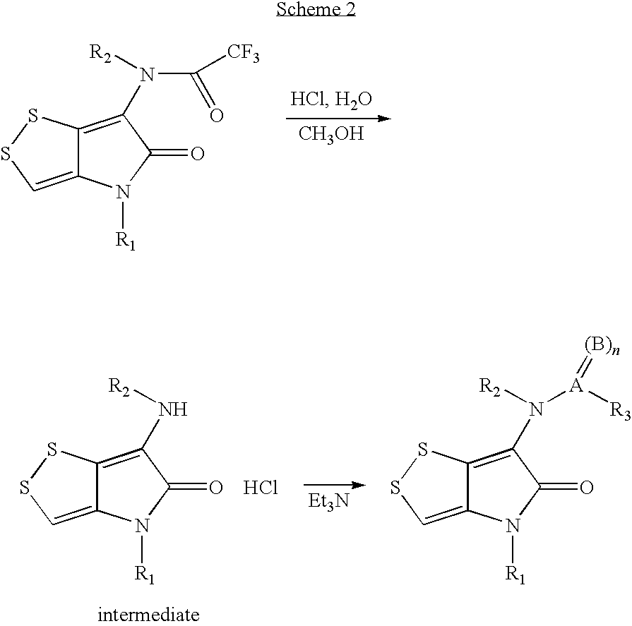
[CH3OH].C12=CSSC1=C(N(C(=O)[CF3])[R2])C(=O)N2[R1].C12=CSSC1=C(N[R2])C(=O)N2[R1].Cl.[Et3N].C12=CSSC1=C(N([R2])[A]([R3])=[(B)n])C(=O)N2[R1]
